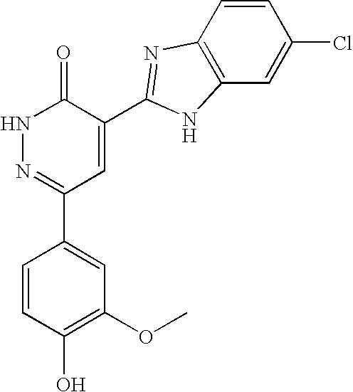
C1=CC(O)=C(OC)C=C1C1=NNC(=O)C(C2=NC3=C(C=C(Cl)C=C3)N2)=C1
